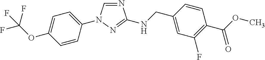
C1=C(OC(F)(F)F)C=CC(N2C=NC(NCC3=CC(F)=C(C(OC)=O)C=C3)=N2)=C1
